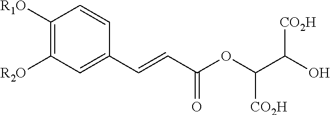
C1([R1O])=C([R2O])C=C(C=CC(OC(C(O)[CO2H])[CO2H])=O)C=C1
